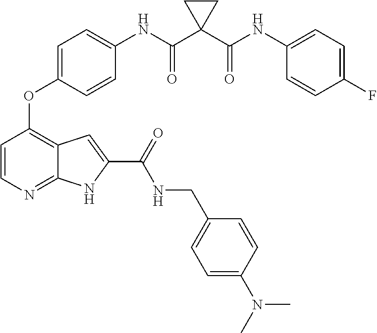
C1=CN=C2C(=C1OC1=CC=C(NC(C3(C(NC4=CC=C(F)C=C4)=O)CC3)=O)C=C1)C=C(C(=O)NCC1=CC=C(N(C)C)C=C1)N2
